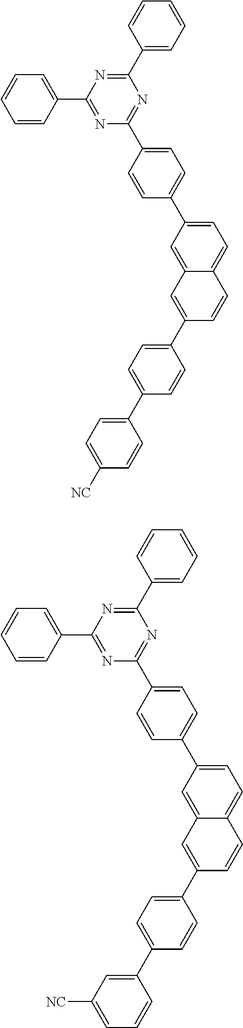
C1=CC(C2=NC(C3=CC=C(C4=CC=C5C(=C4)C=C(C4=CC=C(C6=CC=C([NC])C=C6)C=C4)C=C5)C=C3)=NC(C3=CC=CC=C3)=N2)=CC=C1.C1=CC(C2=NC(C3=CC=C(C4=CC=C5C(=C4)C=C(C4=CC=C(C6=CC([NC])=CC=C6)C=C4)C=C5)C=C3)=NC(C3=CC=CC=C3)=N2)=CC=C1
